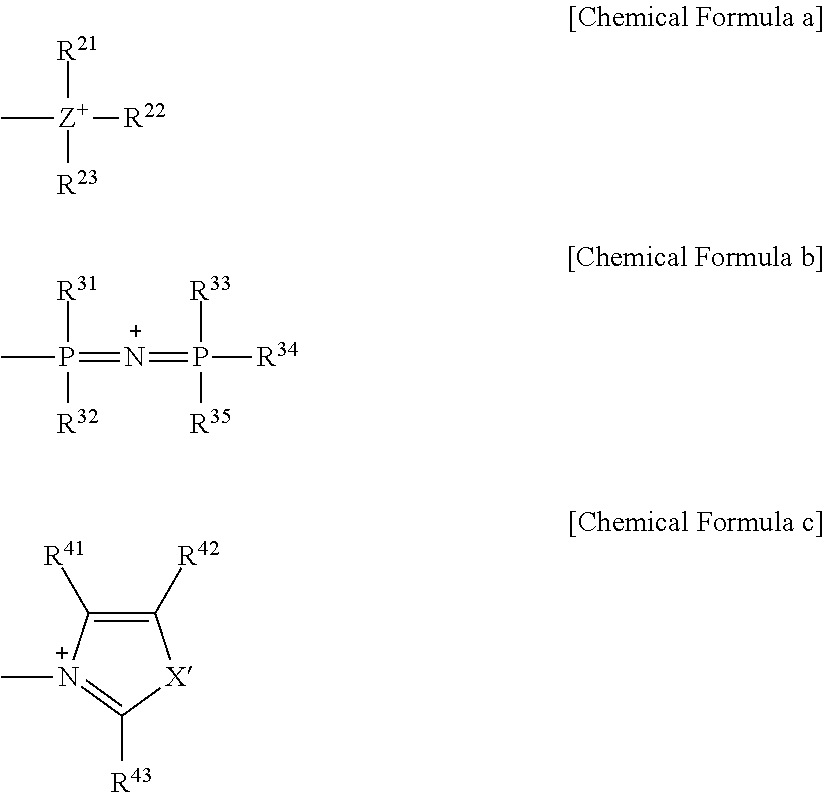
C[Z+]([R22])([R21])[R23].CP(=[N+]=P([R34])([R33])[R35])([R31])[R32].C1([R42])=C([R41])[N+](C)=C([R43])[X]1
